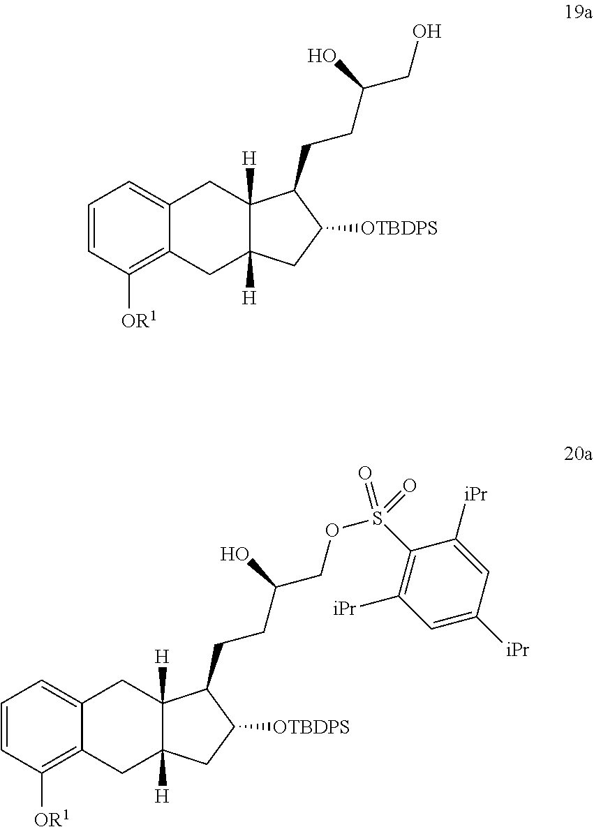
C1=CC([OR1])=C2C(=C1)CC1([H])C([H])(C2)CC([OTBDPS])C1CCC(COS(=O)(C1=C([iPr])C=C([iPr])C=C1[iPr])=O)O.C1=CC([OR1])=C2C(=C1)CC1([H])C([H])(C2)CC([OTBDPS])C1CCC(CO)O
